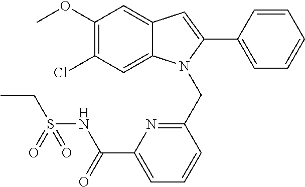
C1(OC)=C(Cl)C=C2C(=C1)C=C(C1=CC=CC=C1)N2CC1=NC(C(=O)NS(CC)(=O)=O)=CC=C1
